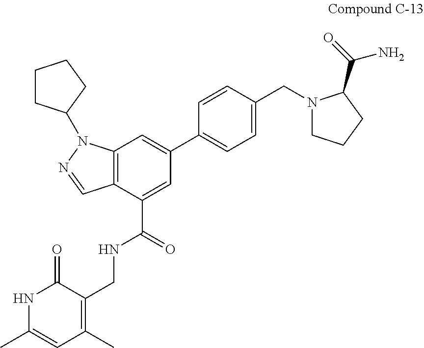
C12=C(C(C(NCC3=C(C)C=C(C)NC3=O)=O)=CC(C3=CC=C(CN4CCCC4C(=O)N)C=C3)=C1)C=NN2C1CCCC1
